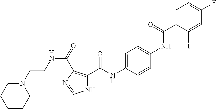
C1=C(C(NC2=CC=C(NC(C3=C(C(=O)NCCN4CCCCC4)N=CN3)=O)C=C2)=O)C(I)=CC(F)=C1
